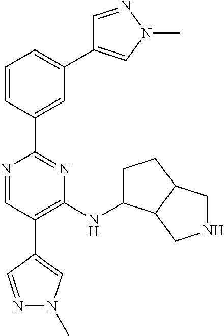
C1=C(C2=NC(NC3CCC4C3CNC4)=C(C3=CN(C)N=C3)C=N2)C=CC=C1C1=CN(C)N=C1
